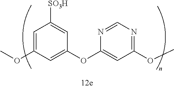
C1=C(OC)C=C(OC2=CC(OC)=NC=N2)C=C1[SO3H]
